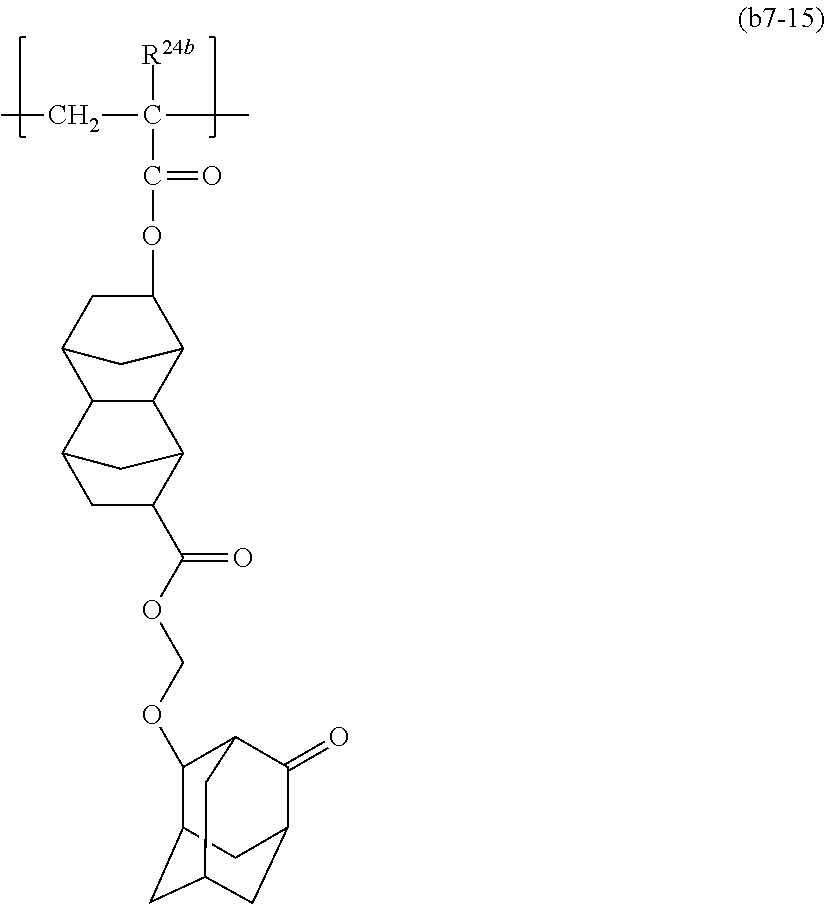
C12C(C3C(OC(C([R24b])(C)CC)=O)CC1C3)C1C(C(OCOC3C4CC5CC(C(=O)C3C5)C4)=O)CC2C1
